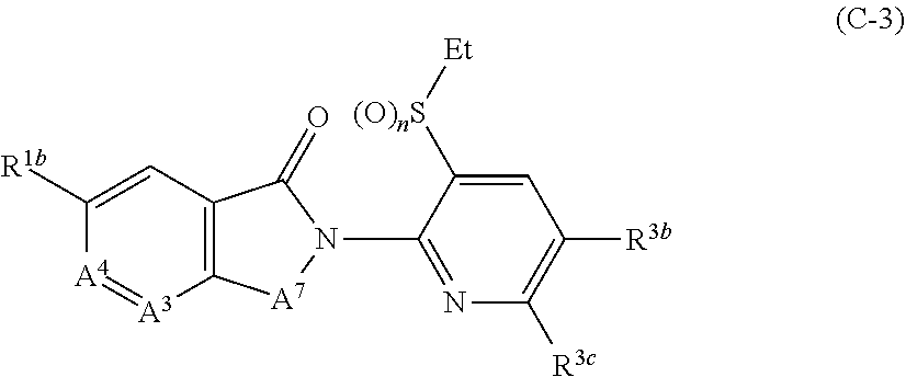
C1([R1b])=CC2=C([A3]=[A4]1)[A7]N(C1=NC([R3c])=C([R3b])C=C1[(O)nS][Et])C2=O
